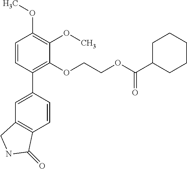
C1=CC(C2=CC3=C(C=C2)C(=O)NC3)=C(OCCOC(C2CCCCC2)=O)C(OC)=C1OC
